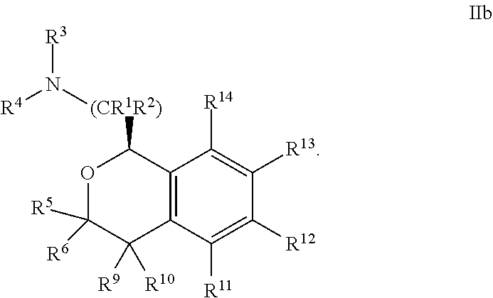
C12=C(C([R11])=C([R12])C([R13])=C1[R14])C([R10])([R9])C([R5])([R6])OC2[(CR1R2)]N([R3])[R4]
